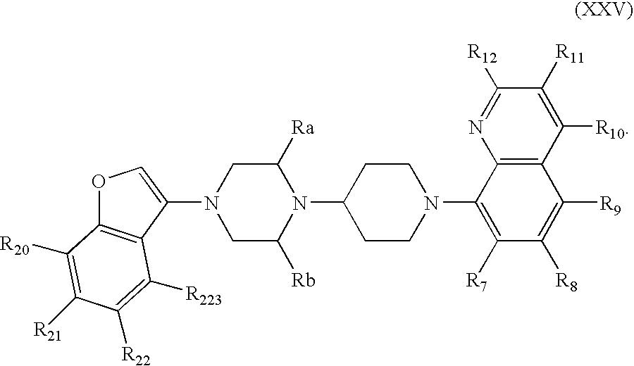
O1C2=C(C(N3CC([Rb])N(C4CCN(C5=C([R7])C([R8])=C([R9])C6=C5N=C([R12])C([R11])=C6[R10])CC4)C([Ra])C3)=C1)C([R223])=C([R22])C([R21])=C2[R20]
